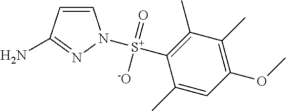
C1=CC(N)=NN1[S+](C1=C(C)C(C)=C(OC)C=C1C)(=O)[-O]
